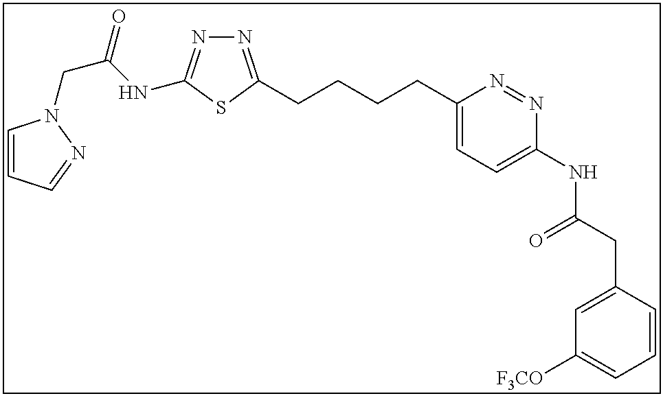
N1=C(CCCCC2=CC=C(NC(CC3=CC([F3CO])=CC=C3)=O)N=N2)SC(NC(CN2C=CC=N2)=O)=N1
